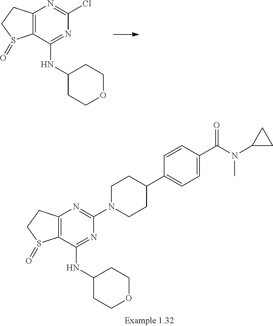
C12=C(C(NC3CCOCC3)=NC(Cl)=N1)S(=O)CC2.C12=C(C(NC3CCOCC3)=NC(N3CCC(C4=CC=C(C(N(C)C5CC5)=O)C=C4)CC3)=N1)S(=O)CC2
